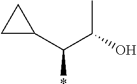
C1(C(C(O)C)*)CC1
